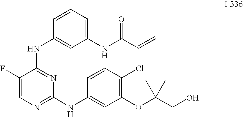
C1(NC(=O)C=C)=CC=CC(NC2=NC(NC3=CC(OC(CO)(C)C)=C(Cl)C=C3)=NC=C2F)=C1
